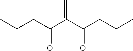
C(C(C(C(CCC)=O)=C)=O)CC
